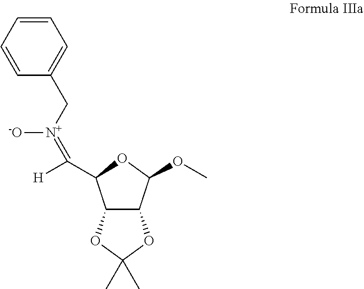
C1=CC=CC(C[N+]([-O])=C(C2C3C(C(OC)O2)OC(C)(C)O3)[H])=C1
